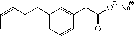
C1=C(CCC=CC)C=C(CC([O-])=O)C=C1.[Na]
